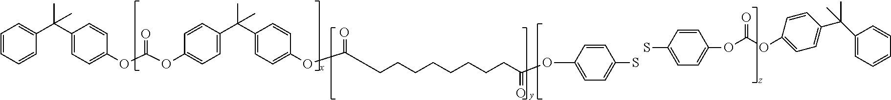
C1=CC=CC(C(C2=CC=C(OC(OC3=CC=C(C(C4=CC=C(OC(=O)CCCCCCCCCC(=O)OC5=CC=C(S)C=C5)C=C4)(C)C)C=C3)=O)C=C2)(C)C)=C1.C1(OC(OC2=CC=C(S)C=C2)=O)=CC=C(C(C2=CC=CC=C2)(C)C)C=C1
